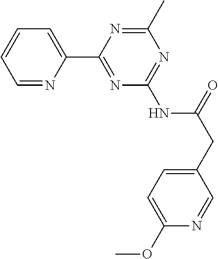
C1=NC(C2=NC(NC(CC3=CC=C(OC)N=C3)=O)=NC(C)=N2)=CC=C1
